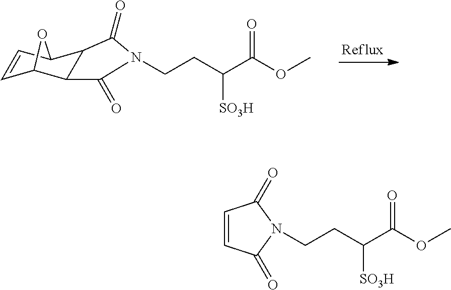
C1=CC2C3C(C1O2)C(=O)N(CCC(C(OC)=O)[SO3H])C3=O.C1=CC(=O)N(CCC(C(OC)=O)[SO3H])C1=O
